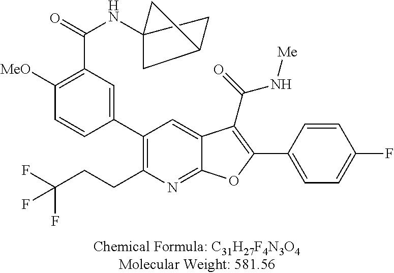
C12(NC(C3=C([MeO])C=CC(C4=C(CCC(F)(F)F)N=C5C(=C4)C(C(=O)N[Me])=C(C4=CC=C(F)C=C4)O5)=C3)=O)CC(C1)C2
